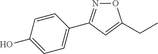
C1=C(O)C=CC(C2=NOC(CC)=C2)=C1
